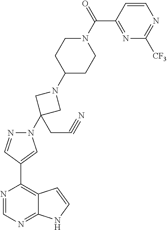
N1(C2(CC#N)CN(C3CCN(C(=O)C4=NC([CF3])=NC=C4)CC3)C2)N=CC(C2=C3C(=NC=N2)NC=C3)=C1
